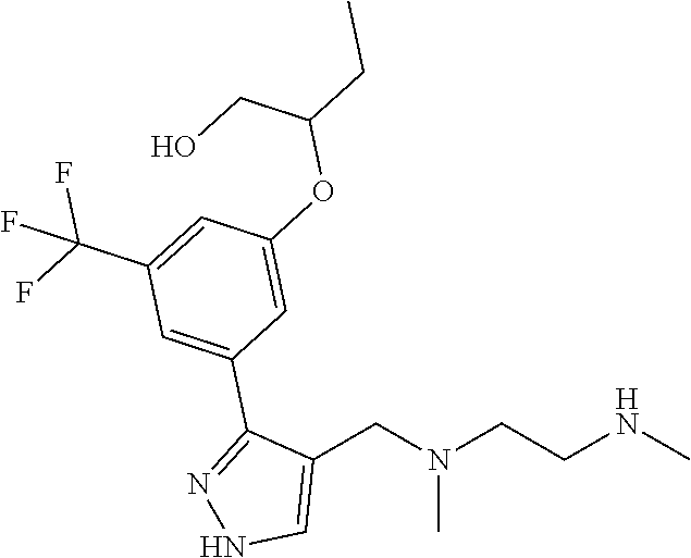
C1(CN(CCNC)C)=CNN=C1C1=CC(C(F)(F)F)=CC(OC(CC)CO)=C1
